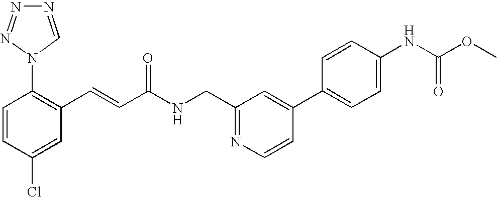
C1=CC(Cl)=CC(C=CC(NCC2=NC=CC(C3=CC=C(NC(OC)=O)C=C3)=C2)=O)=C1N1C=NN=N1
